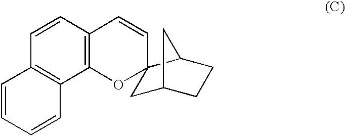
C12=C(C3=C(C=C1)C=CC1(O3)CC3CCC1C3)C=CC=C2
